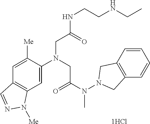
C1=C([Me])C(N(CC(N(N2CC3=C(C2)C=CC=C3)C)=O)CC(NCCNCC)=O)=CC2=C1C=NN2[Me]
